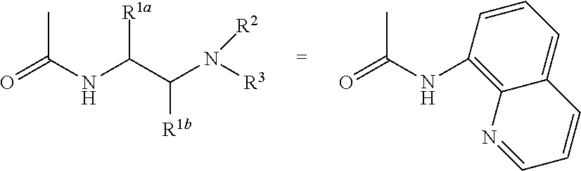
C(NC(C(N([R3])[R2])[R1b])[R1a])(=O)C.C(NC1=C2C(=CC=C1)C=CC=N2)(=O)C
